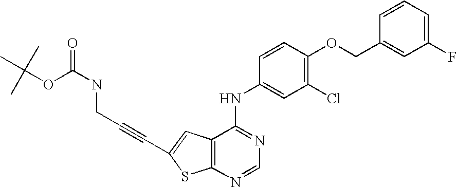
C12=C(C=C(C#CCNC(=O)OC(C)(C)C)S1)C(NC1=CC(Cl)=C(OCC3=CC(F)=CC=C3)C=C1)=NC=N2
